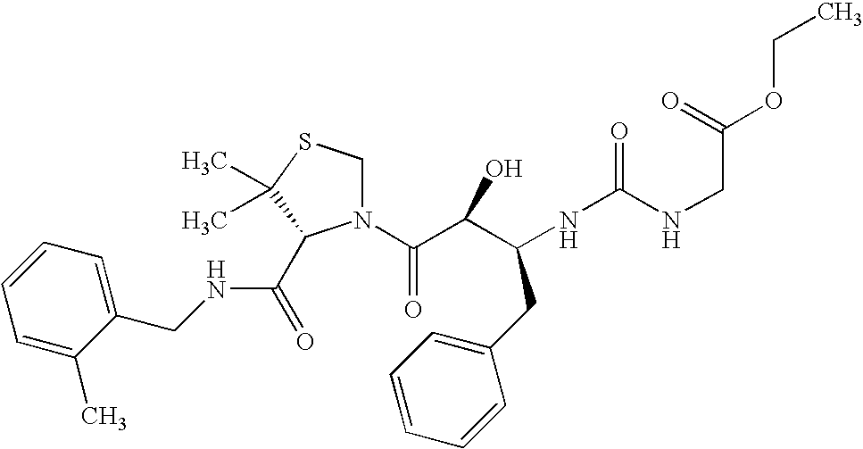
C(CNC(NC(C(C(N1CSC(C)(C)C1C(=O)NCC1=CC=CC=C1C)=O)O)CC1=CC=CC=C1)=O)(OCC)=O
